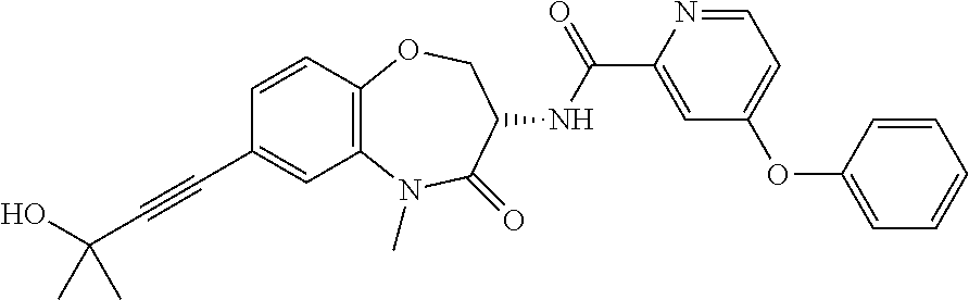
C1(C#CC(O)(C)C)=CC2=C(C=C1)OCC(NC(C1=CC(OC3=CC=CC=C3)=CC=N1)=O)C(=O)N2C
